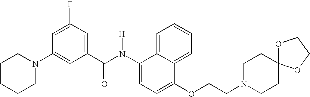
C1=C2C(=CC=C1)C(OCCN1CCC3(CC1)OCCO3)=CC=C2N(C(C1=CC(F)=CC(N2CCCCC2)=C1)=O)[H]
